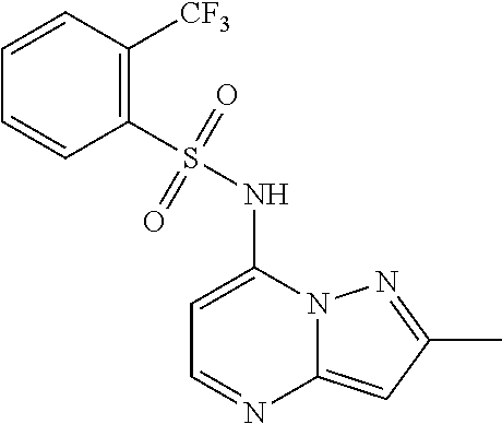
C1=C(NS(C2=C([CF3])C=CC=C2)(=O)=O)N2C(=CC(C)=N2)N=C1
